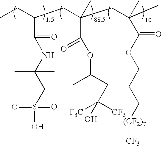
CCC(CC(CC(C)(C)C(OCCC[(CF2)7][CF3])=O)(C)C(=O)OC(C)CC([F3C])([CF3])O)C(=O)NC(CS(O)(=O)=O)(C)C
